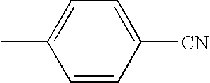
C1=CC([CN])=CC=C1C
